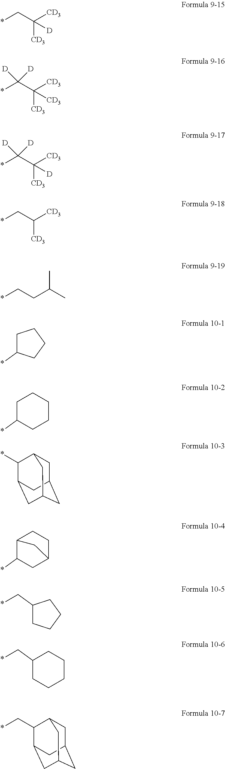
*CC([CD3])([CD3])[D].*C(C([CD3])([CD3])[CD3])([D])[D].*C(C([CD3])([CD3])[D])([D])[D].*CC([CD3])[CD3].*CCC(C)C.C1C(*)CCC1.C1C(*)CCCC1.C1C2CC3CC(C(*)C1C3)C2.C12C(*)CC(CC1)C2.C1(C*)CCCC1.C1(C*)CCCCC1.C1C2CC3CC(C(C*)C1C3)C2
